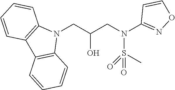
N1(CC(CN(C2=NOC=C2)S(C)(=O)=O)O)C2=C(C3=C1C=CC=C3)C=CC=C2
